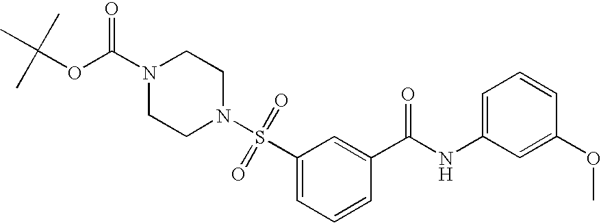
N1(C(OC(C)(C)C)=O)CCN(S(=O)(=O)C2=CC=CC(C(NC3=CC=CC(OC)=C3)=O)=C2)CC1
